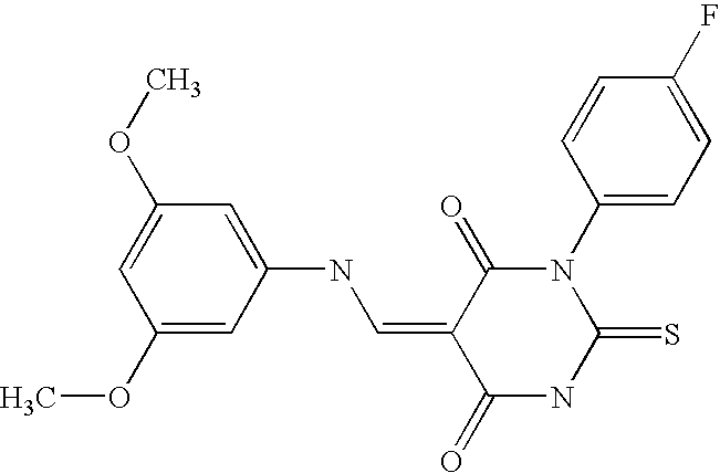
C1=C(NC=C2C(=O)N(C3=CC=C(F)C=C3)C(=S)NC2=O)C=C(OC)C=C1OC
